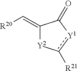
C1(=C[R20])[Y2]c([R21])[Y1]C1=O
